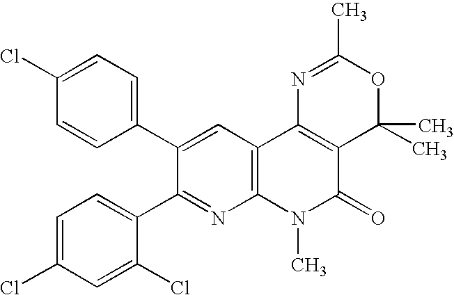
C1(Cl)=CC=C(C2=CC3=C(N=C2C2=CC=C(Cl)C=C2Cl)N(C)C(=O)C2=C3N=C(C)OC2(C)C)C=C1
